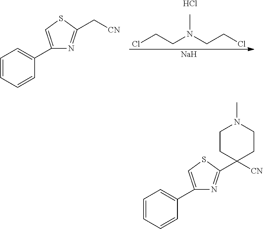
CN(CCCl)CCCl.Cl.[Na].C1=CC=CC(C2=CSC(C[CN])=N2)=C1.C1=CC=CC(C2=CSC(C3([CN])CCN(C)CC3)=N2)=C1
